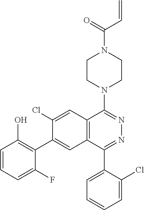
C1CN(C2=NN=C(C3=CC=CC=C3Cl)C3=C2C=C(Cl)C(C2=C(O)C=CC=C2F)=C3)CCN1C(C=C)=O
